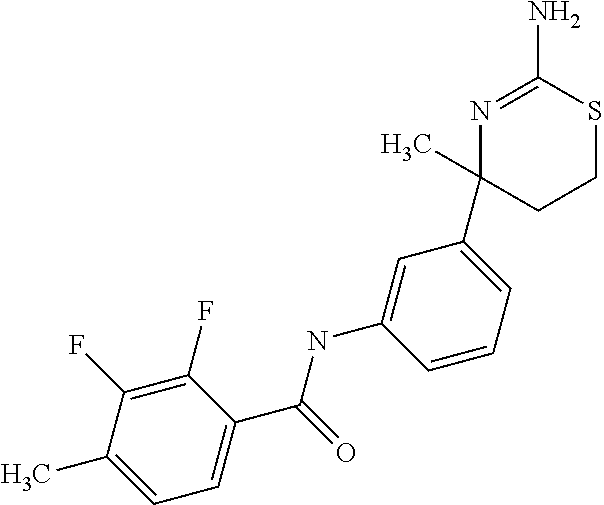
N1=C(N)SCCC1(C1=CC=CC(NC(=O)C2=CC=C(C)C(F)=C2F)=C1)C
